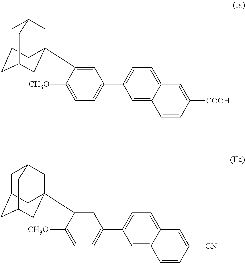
C1=C2C(=CC=C1C1=CC=C([CH3O])C(C34CC5CC(CC(C3)C5)C4)=C1)C=C([COOH])C=C2.C1=C2C(=CC=C1C1=CC=C([CH3O])C(C34CC5CC(CC(C3)C5)C4)=C1)C=C([CN])C=C2
